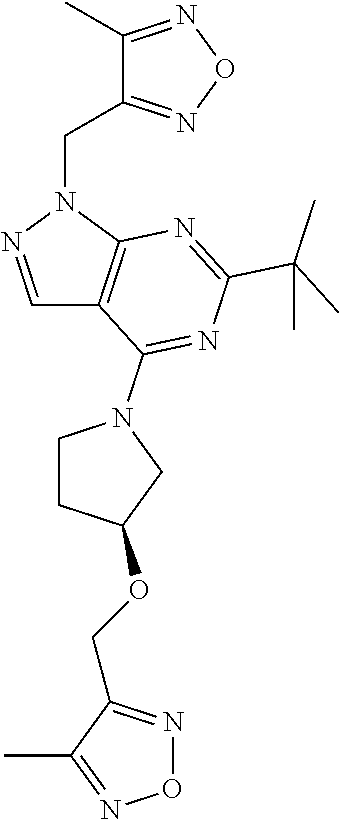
N1(CC2=NON=C2C)N=CC2=C1N=C(C(C)(C)C)N=C2N1CCC(OCC2=NON=C2C)C1
